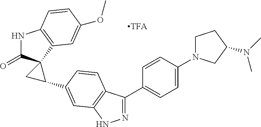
N1=C(C2=CC=C(N3CCC(N(C)C)C3)C=C2)C2=C(N1)C=C(C1C3(C(=O)NC4=C3C=C(OC)C=C4)C1)C=C2
